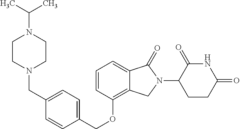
C(OC1=C2C(=CC=C1)C(=O)N(C1C(=O)NC(=O)CC1)C2)C1=CC=C(CN2CCN(C(C)C)CC2)C=C1
